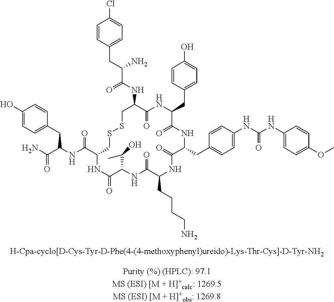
C1=CC(CC(C(NC2C(=O)NC(CC3=CC=C(O)C=C3)C(=O)NC(CC3=CC=C(NC(NC4=CC=C(OC)C=C4)=O)C=C3)C(=O)NC(CCCCN)C(=O)NC(C(C)O)C(=O)NC(C(NC(C(N)=O)CC3=CC=C(O)C=C3)=O)CSSC2)=O)N)=CC=C1Cl
